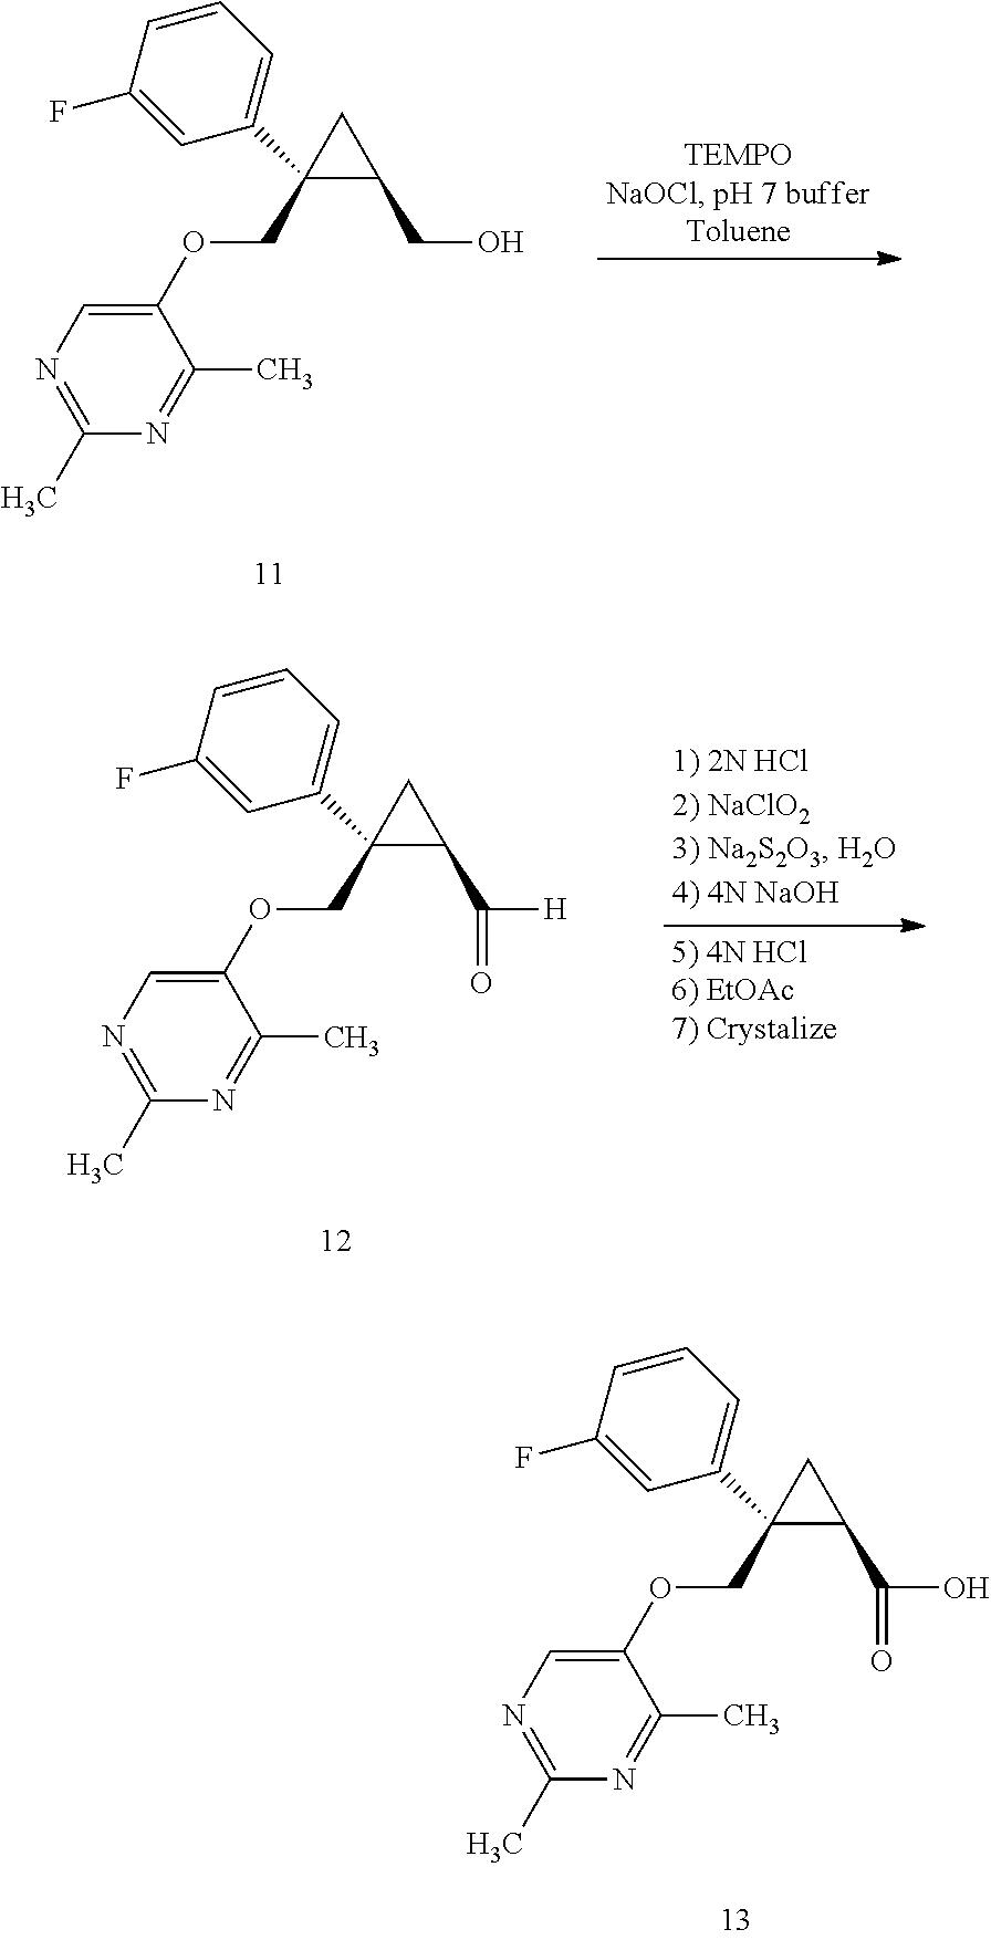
C1=CC=C(C2(COC3=CN=C(C)N=C3C)CC2C(O)=O)C=C1F.C1=CC=C(C2(COC3=CN=C(C)N=C3C)CC2CO)C=C1F.C1=CC=C(C2(COC3=CN=C(C)N=C3C)CC2C([H])=O)C=C1F
